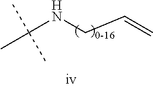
CC(NCC=C)(C)C
